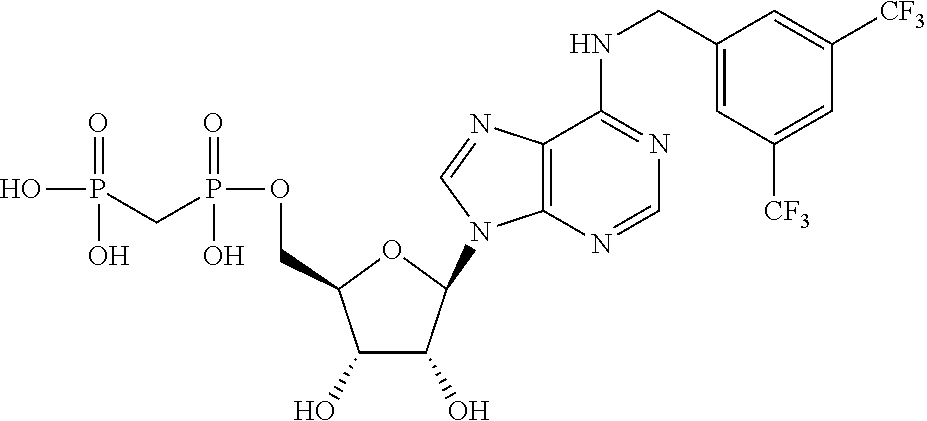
C1(O)C(O)C(N2C3=C(N=C2)C(NCC2=CC([CF3])=CC([CF3])=C2)=NC=N3)OC1COP(CP(O)(=O)O)(=O)O
